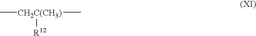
C[CH2C(CH3)](C)[R12]
